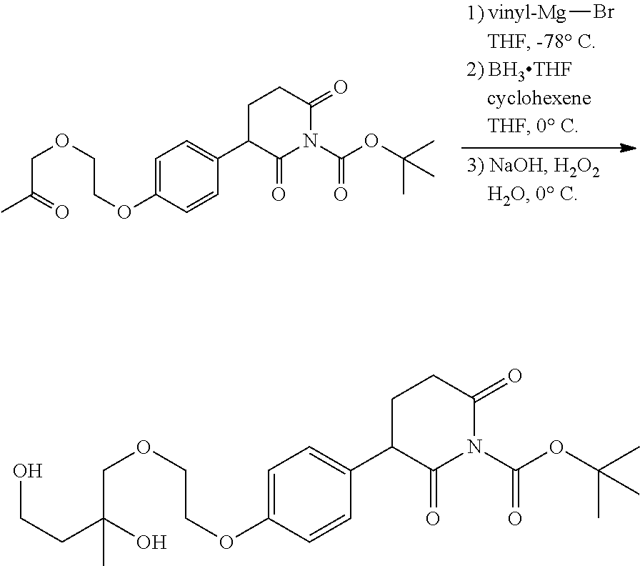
C1=C(OCCOCC(C)=O)C=CC(C2C(=O)N(C(OC(C)(C)C)=O)C(=O)CC2)=C1.[vinyl-Mg]Br.C1=C(OCCOCC(CCO)(O)C)C=CC(C2C(=O)N(C(OC(C)(C)C)=O)C(=O)CC2)=C1
